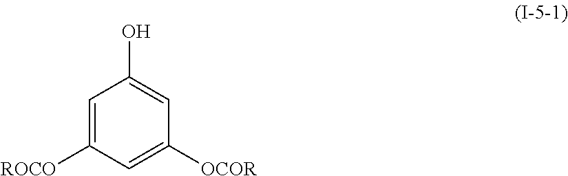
C1=C([ROCO])C=C([OCOR])C=C1O
